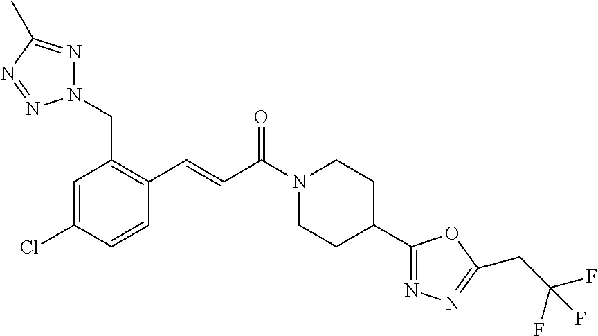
C1=C(Cl)C=CC(C=CC(N2CCC(C3=NN=C(CC(F)(F)F)O3)CC2)=O)=C1CN1N=C(C)N=N1
